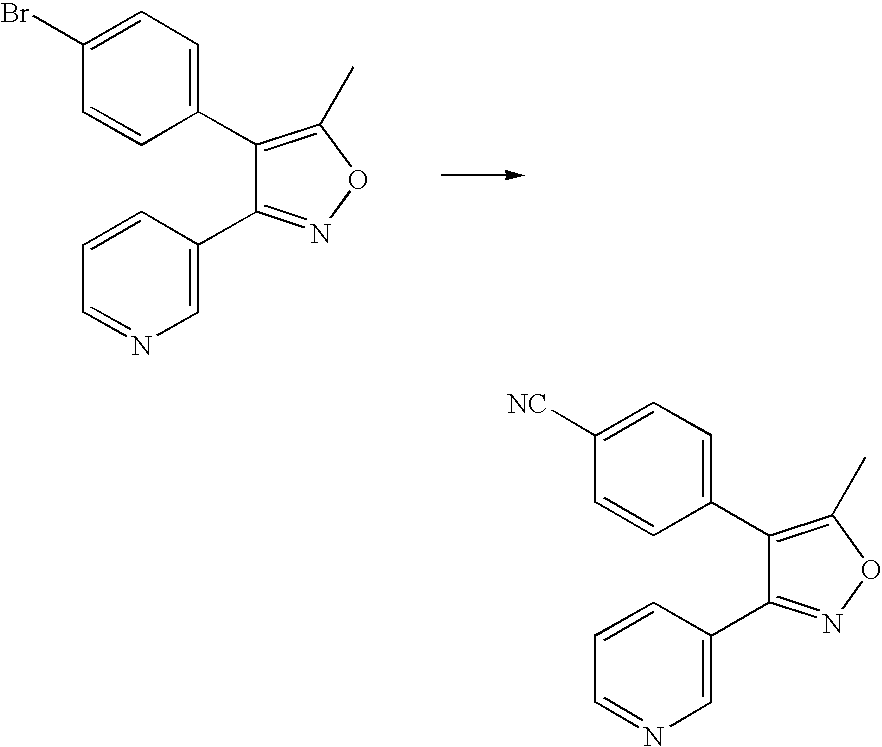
C1(C2=C(C)ON=C2C2=CN=CC=C2)=CC=C(Br)C=C1.C1(C2=C(C)ON=C2C2=CN=CC=C2)=CC=C([NC])C=C1
